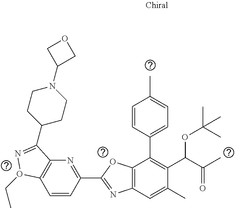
C1=CC(C2=NC3=C(O2)C(C2=CC=C(C)C=C2)=C(C(C(C)=O)OC(C)(C)C)C(C)=C3)=NC2=C1O(CC)N=C2C1CCN(C2COC2)CC1
